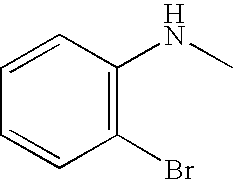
C1=CC(Br)=C(NC)C=C1
